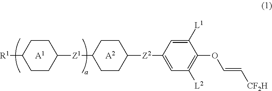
[R1]C1CCC([Z1]C2CCC([Z2]C3=CC([L2])=C(OC=C[CF2H])C([L1])=C3)CC2)CC1.[A1].[A2]
